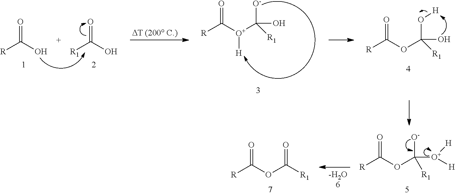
[R]C([O+]([H])C(O)([O-])[R1])=O.[R]C(O)=O.[R1]C(O)=O.[R]C(OC(O)(O[H])[R1])=O.[R]C(=O)OC([O-])([O+]([H])[H])[R1].[R]C(=O)OC([R1])=O
